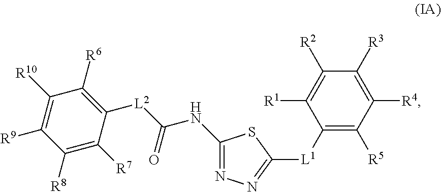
C1([R10])=C([R9])C([R8])=C([R7])C([L2]C(NC2=NN=C([L1]C3=C([R5])C([R4])=C([R3])C([R2])=C3[R1])S2)=O)=C1[R6]
